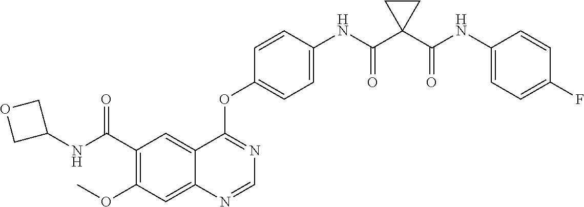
C12=CC(C(NC3COC3)=O)=C(OC)C=C1N=CN=C2OC1=CC=C(NC(C2(C(NC3=CC=C(F)C=C3)=O)CC2)=O)C=C1
